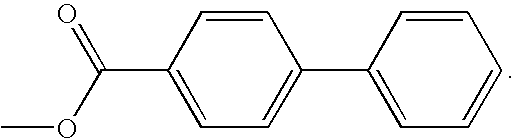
C1=CC(C(OC)=O)=CC=C1C1=CC=CC=C1
